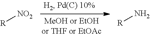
[R][NO2].[R]N
